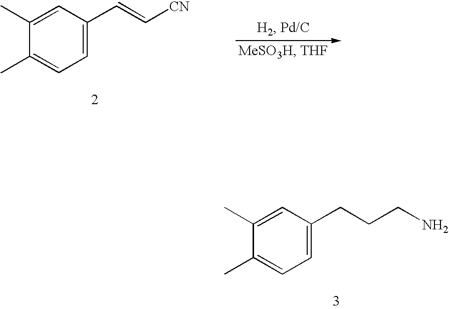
C1(C)=CC(CCCN)=CC=C1C.C1(C)=CC(C=C[CN])=CC=C1C
